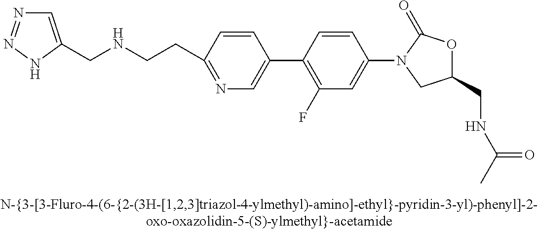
N(CCC1=NC=C(C2=C(F)C=C(N3CC(CNC(C)=O)OC3=O)C=C2)C=C1)CC1=CN=NN1
